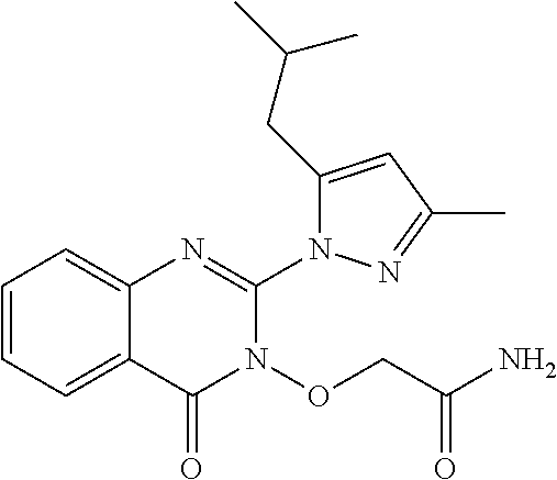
C1=CC=C2C(=C1)N=C(N1C(CC(C)C)=CC(C)=N1)N(OCC(N)=O)C2=O
